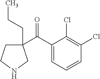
C1(C(C2=CC=CC(Cl)=C2Cl)=O)(CCC)CCNC1
